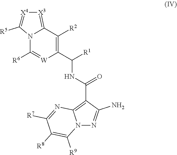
C1([R6])=[W]C(C(NC(C2=C3N(N=C2N)C([R9])=C([R8])C([R7])=N3)=O)[R1])=C([R2])C2=[X3][X4]=C([R5])N12
